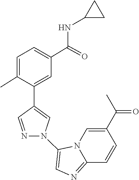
N12C(=NC=C1N1C=C(C3=CC(C(NC4CC4)=O)=CC=C3C)C=N1)C=CC(C(C)=O)=C2
